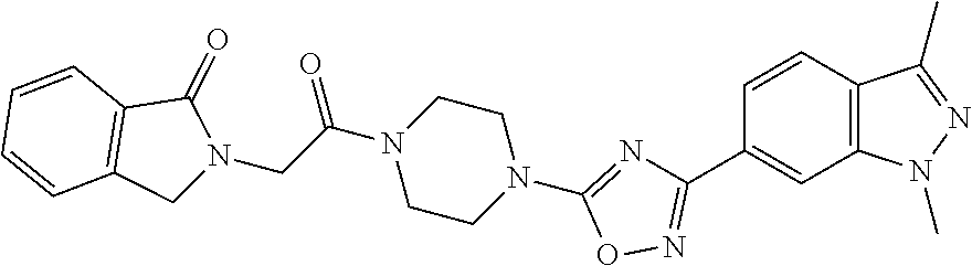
C(C(=O)N1CCN(C2=NC(C3=CC4=C(C=C3)C(C)=NN4C)=NO2)CC1)N1CC2=C(C1=O)C=CC=C2
